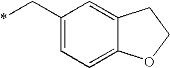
*CC1=CC=C2C(=C1)CCO2
